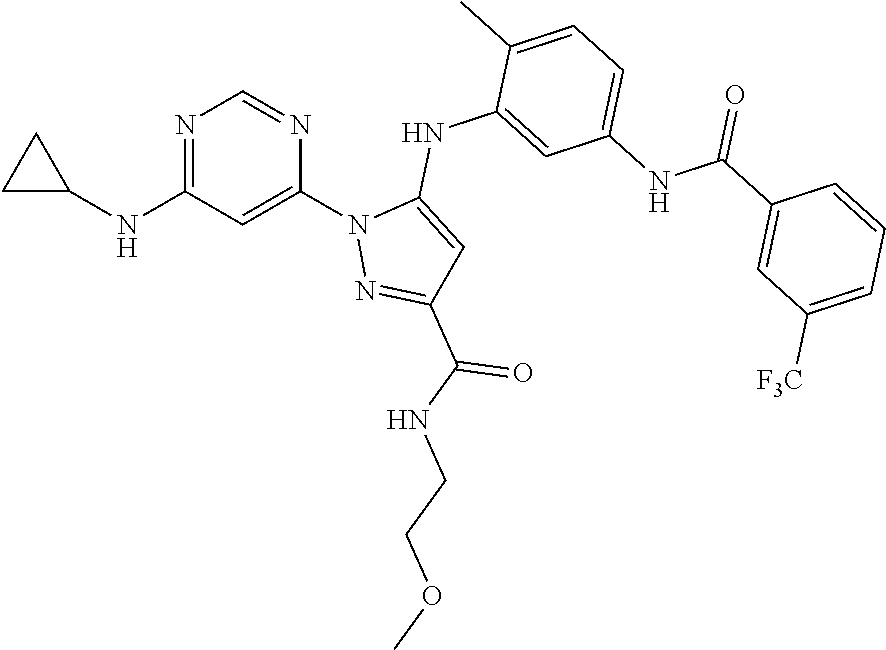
N1=C(NC2CC2)C=C(N2N=C(C(NCCOC)=O)C=C2NC2=CC(NC(C3=CC([F3C])=CC=C3)=O)=CC=C2C)N=C1
